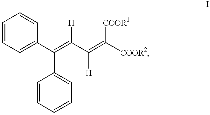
C1=CC=C(C(=C(C(=C([COOR2])[COOR1])[H])[H])C2=CC=CC=C2)C=C1
